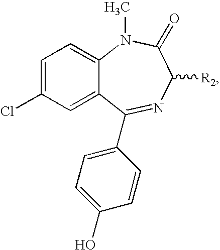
C1=C2C(=CC=C1Cl)N(C)C(=O)C([R2])N=C2C1=CC=C(O)C=C1
